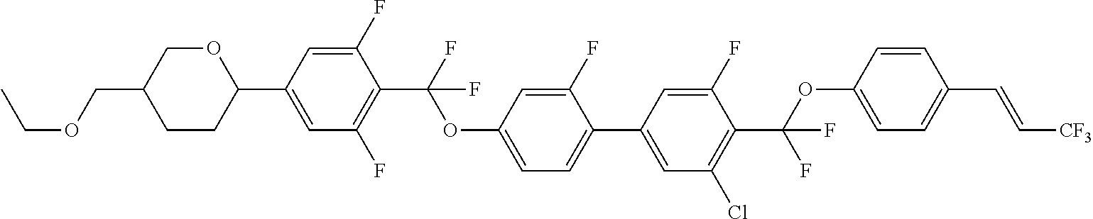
CCOCC1CCC(C2=CC(F)=C(C(F)(OC3=CC=C(C4=CC(Cl)=C(C(OC5=CC=C(C=C[CF3])C=C5)(F)F)C(F)=C4)C(F)=C3)F)C(F)=C2)OC1
